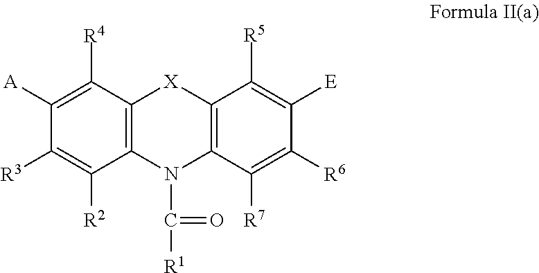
C1([A])=C([R4])C2=C(C([R2])=C1[R3])N(C(=O)[R1])C1=C([X]2)C([R5])=C([E])C([R6])=C1[R7]
